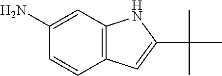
C12=C(C=C(N)C=C1)NC(C(C)(C)C)=C2
